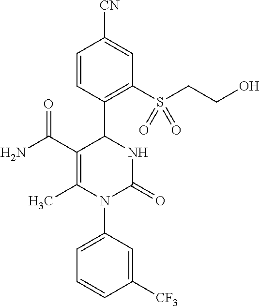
C1(C(N)=O)=C(C)N(C2=CC=CC([CF3])=C2)C(=O)NC1C1=C(S(CCO)(=O)=O)C=C([CN])C=C1
